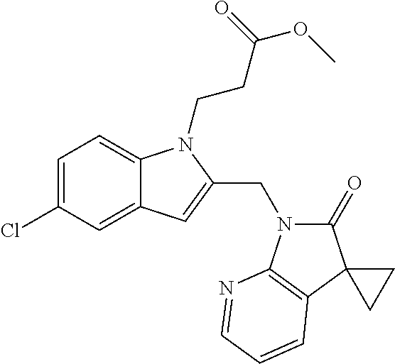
C1=C(Cl)C=C2C(=C1)N(CCC(OC)=O)C(CN1C(=O)C3(C4=C1N=CC=C4)CC3)=C2
